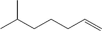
C(=C)CCCC(C)C
